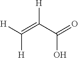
[H]C(=C([H])C(=O)O)[H]
